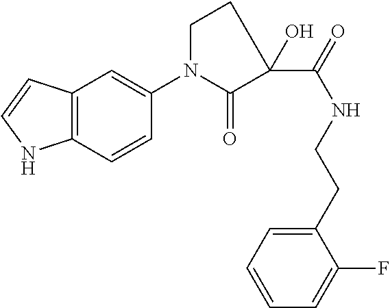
C(NCCC1=CC=CC=C1F)(=O)C1(O)C(=O)N(C2=CC3=C(C=C2)NC=C3)CC1
